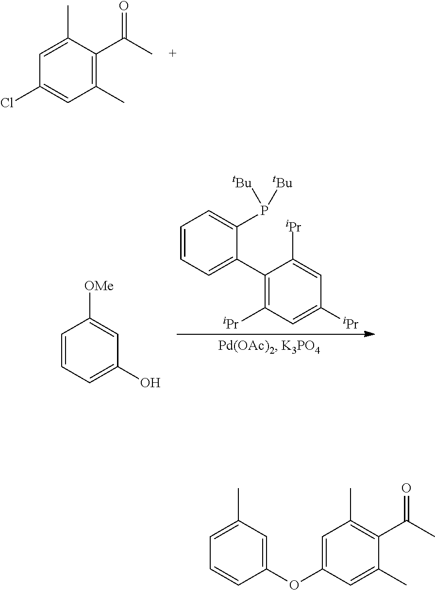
C1(C)=C(C(C)=O)C(C)=CC(Cl)=C1.C1=CC=C(C2=C([iPr])C=C([iPr])C=C2[iPr])C(P([tBu])[tBu])=C1.C1=CC=C(O)C=C1[OMe].C1(OC2=CC(C)=C(C(C)=O)C(C)=C2)=CC(C)=CC=C1
